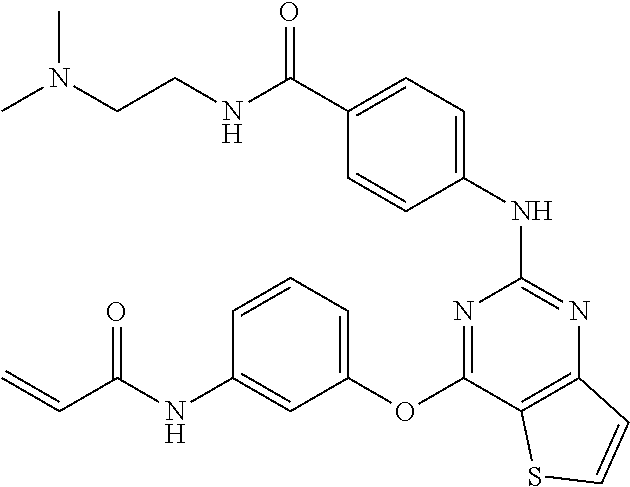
C(C1=CC=C(NC2=NC3=C(C(OC4=CC=CC(NC(C=C)=O)=C4)=N2)SC=C3)C=C1)(NCCN(C)C)=O
